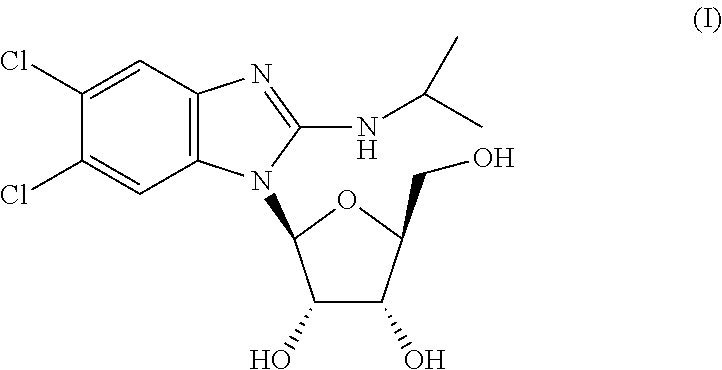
C12=C(C=C(Cl)C(Cl)=C1)N=C(NC(C)C)N2C1C(O)C(O)C(CO)O1
